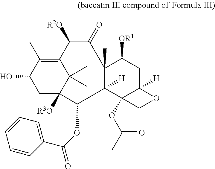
C1(O)CC2([R3O])C(C)(C)C(=C1C)C([R2O])C(=O)C1(C)C([H])(C3(OC(C)=O)C([H])(CC1[OR1])OC3)C2OC(=O)C1=CC=CC=C1
